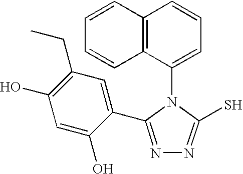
C12=C(C(N3C(S)=NN=C3C3=CC(CC)=C(O)C=C3O)=CC=C1)C=CC=C2
